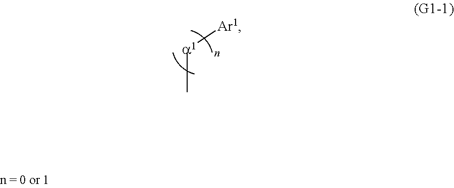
[a1](C)[Ar1]
